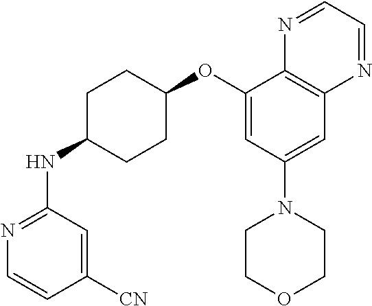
C1(OC2CCC(NC3=NC=CC([CN])=C3)CC2)=CC(N2CCOCC2)=CC2=C1N=CC=N2
